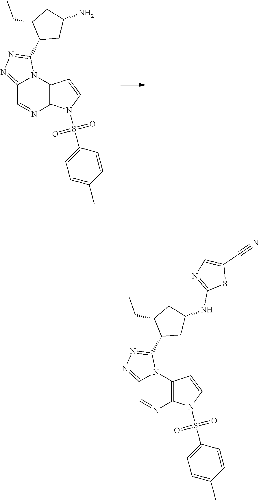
C12=NN=C(C3CC(N)CC3CC)N1C1=C(N=C2)N(S(C2=CC=C(C)C=C2)(=O)=O)C=C1.C12=NN=C(C3CC(NC4=NC=C(C#N)S4)CC3CC)N1C1=C(N=C2)N(S(C2=CC=C(C)C=C2)(=O)=O)C=C1
